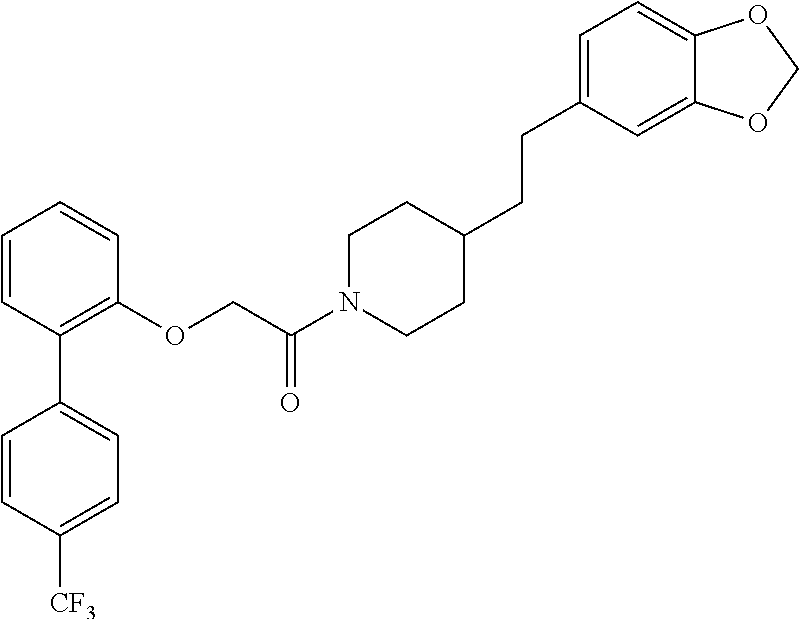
C1=CC(C2=CC=C([CF3])C=C2)=C(OCC(N2CCC(CCC3=CC=C4C(=C3)OCO4)CC2)=O)C=C1
